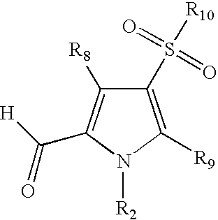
C1(S([R10])(=O)=O)=C([R9])N([R2])C(C([H])=O)=C1[R8]
